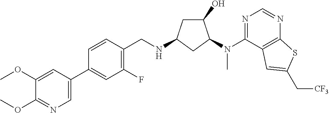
C1(OC)=NC=C(C2=CC(F)=C(CNC3CC(O)C(N(C4=NC=NC5=C4C=C(C[CF3])S5)C)C3)C=C2)C=C1OC
